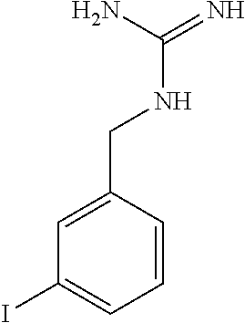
C1(I)=CC=CC(CNC(N)=N)=C1
